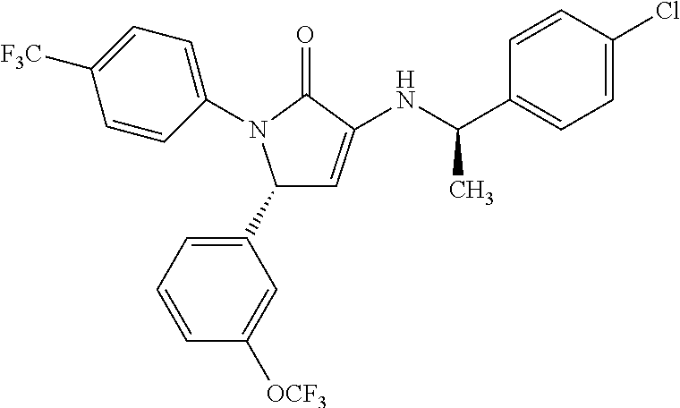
C1([F3C])=CC=C(N2C(=O)C(NC(C3=CC=C(Cl)C=C3)C)=CC2C2=CC=CC([OCF3])=C2)C=C1
